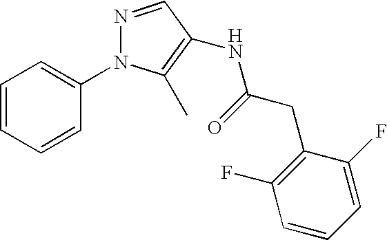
C1=CC=CC(N2N=CC(NC(CC3=C(F)C=CC=C3F)=O)=C2C)=C1
